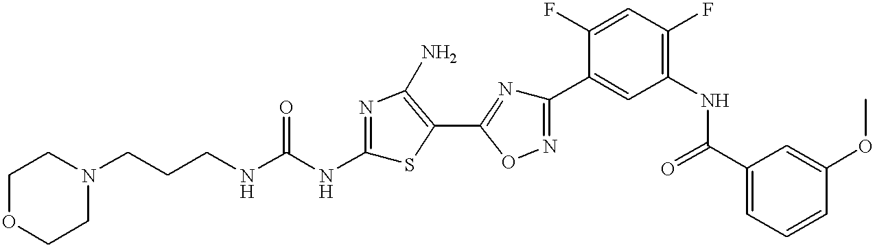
C(CNC(NC1=NC(N)=C(C2=NC(C3=CC(NC(C4=CC=CC(OC)=C4)=O)=C(F)C=C3F)=NO2)S1)=O)CN1CCOCC1
